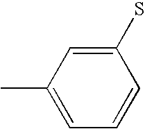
CC1=CC=CC(S)=C1
